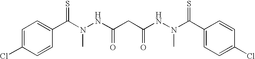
C1=C(Cl)C=CC(C(N(NC(CC(NN(C(C2=CC=C(Cl)C=C2)=S)C)=O)=O)C)=S)=C1
